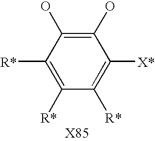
C1([R*])=C([X*])C(O)=C(O)C([R*])=C1[R*]
